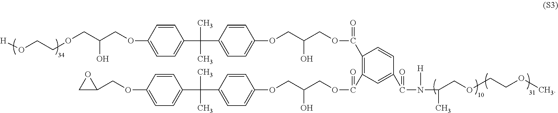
C1(OCC(COCCO[H])O)=CC=C(C(C2=CC=C(OCC(COC(C3=C(C(OCC(COC4=CC=C(C(C5=CC=C(OCC6CO6)C=C5)(C)C)C=C4)O)=O)C=C(C(N(C(C)COCCOC)[H])=O)C=C3)=O)O)C=C2)(C)C)C=C1
